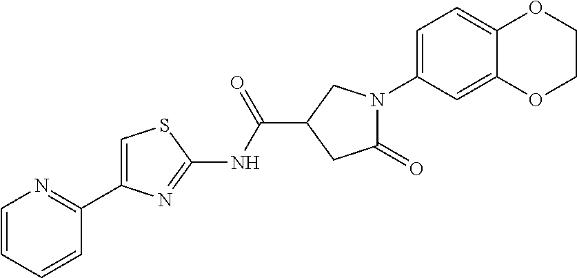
C1=CC=CC(C2=CSC(NC(C3CC(=O)N(C4=CC=C5C(=C4)OCCO5)C3)=O)=N2)=N1
